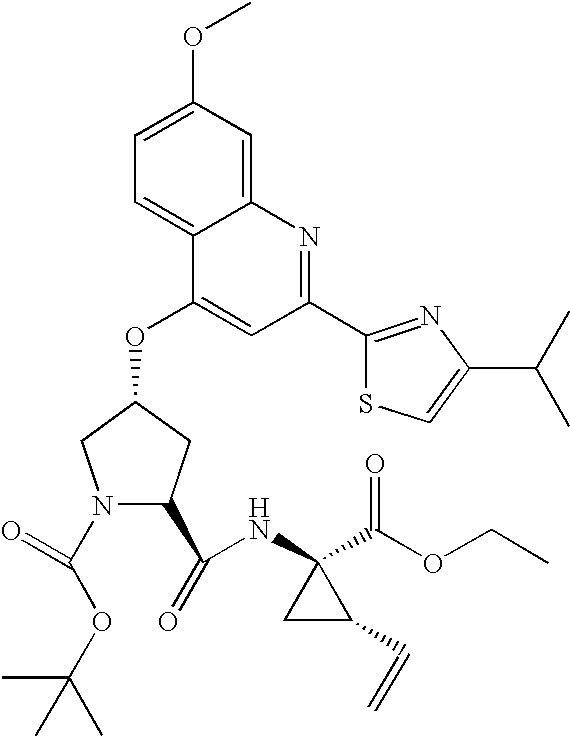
C12=CC(OC)=CC=C1C(OC1CC(C(=O)NC3(C(OCC)=O)CC3C=C)N(C(OC(C)(C)C)=O)C1)=CC(C1=NC(C(C)C)=CS1)=N2
